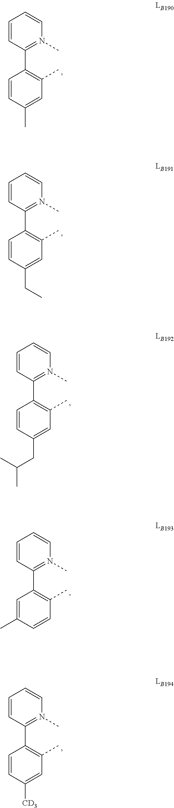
C1=CC(C2=C(C)C=C(C)C=C2)=N(C)C=C1.C1=CC(C2=C(C)C=C(CC)C=C2)=N(C)C=C1.C1=CC(C2=C(C)C=C(CC(C)C)C=C2)=N(C)C=C1.C1=CC(C2=C(C)C=CC(C)=C2)=N(C)C=C1.C1=CC(C2=C(C)C=C([CD3])C=C2)=N(C)C=C1
